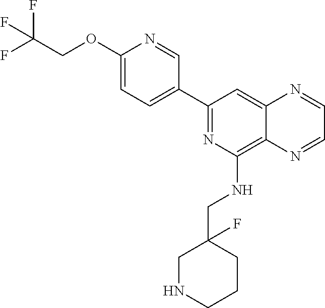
C1(C2=NC(NCC3(F)CNCCC3)=C3C(=C2)N=CC=N3)=CC=C(OCC(F)(F)F)N=C1
